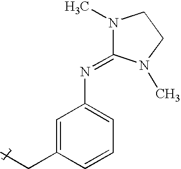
C1(N=C2N(C)CCN2C)=CC=CC(CC)=C1
